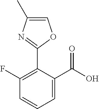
C1=C(C)N=C(C2=C(F)C=CC=C2C(=O)O)O1
